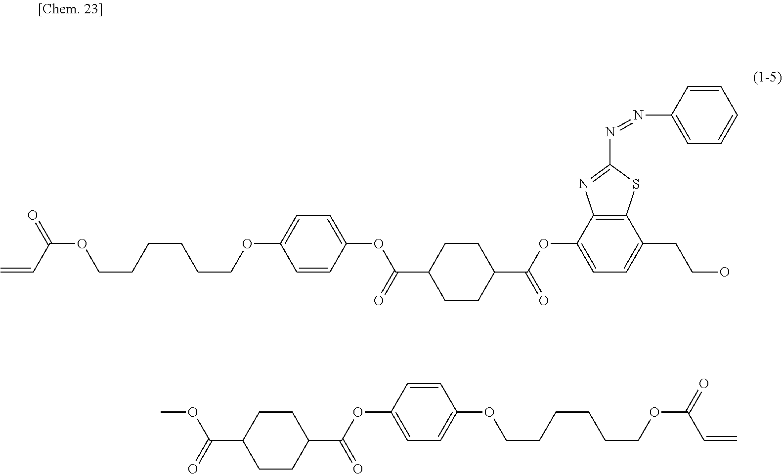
C(OCCCCCCOC1=CC=C(OC(C2CCC(C(OC3=CC=C(CCO)C4=C3N=C(N=NC3=CC=CC=C3)S4)=O)CC2)=O)C=C1)(C=C)=O.C(=O)(C1CCC(C(OC2=CC=C(OCCCCCCOC(C=C)=O)C=C2)=O)CC1)OC
